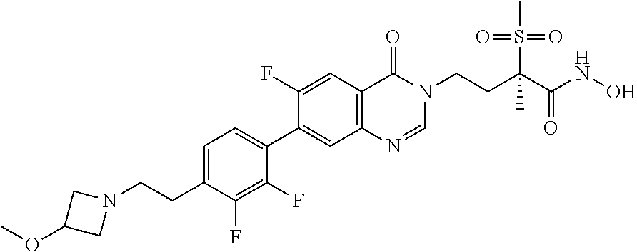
C1=NC2=C(C=C(F)C(C3=CC=C(CCN4CC(OC)C4)C(F)=C3F)=C2)C(=O)N1CCC(S(=O)(C)=O)(C(=O)NO)C
